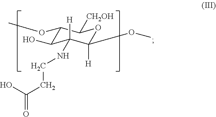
C1(OC)C(O)C([H])(NCCC(=O)O)C([H])(OC)OC1[CH2OH]
